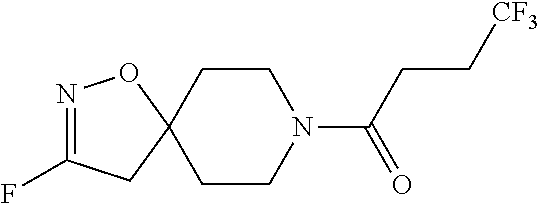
N1=C(F)CC2(O1)CCN(C(CC[CF3])=O)CC2
